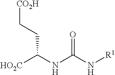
[HO2C]C(NC(N[R1])=O)CC[CO2H]
